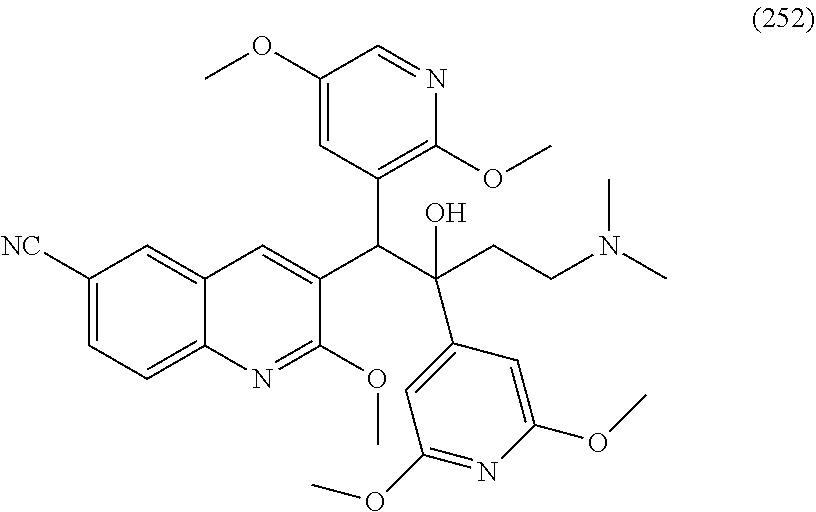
C1([NC])=CC=C2C(=C1)C=C(C(C(CCN(C)C)(C1=CC(OC)=NC(OC)=C1)O)C1=C(OC)N=CC(OC)=C1)C(OC)=N2
